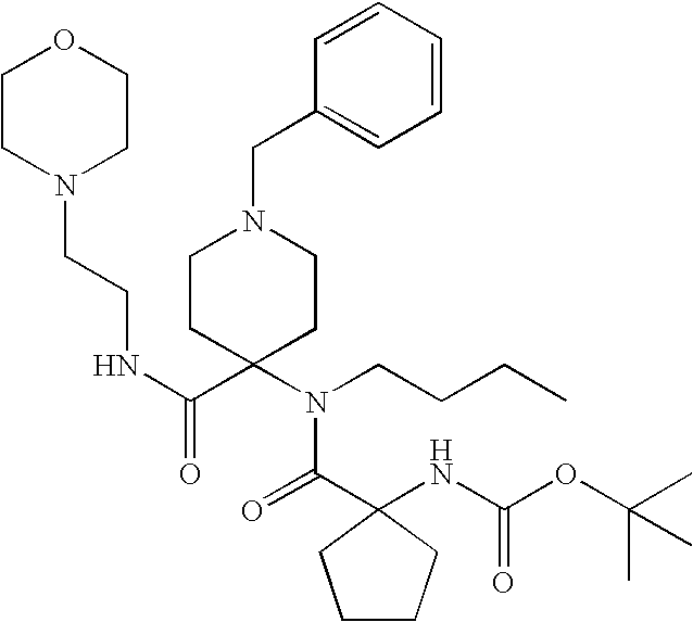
C1CN(CCNC(C2(N(CCCC)C(=O)C3(NC(OC(C)(C)C)=O)CCCC3)CCN(CC3=CC=CC=C3)CC2)=O)CCO1
